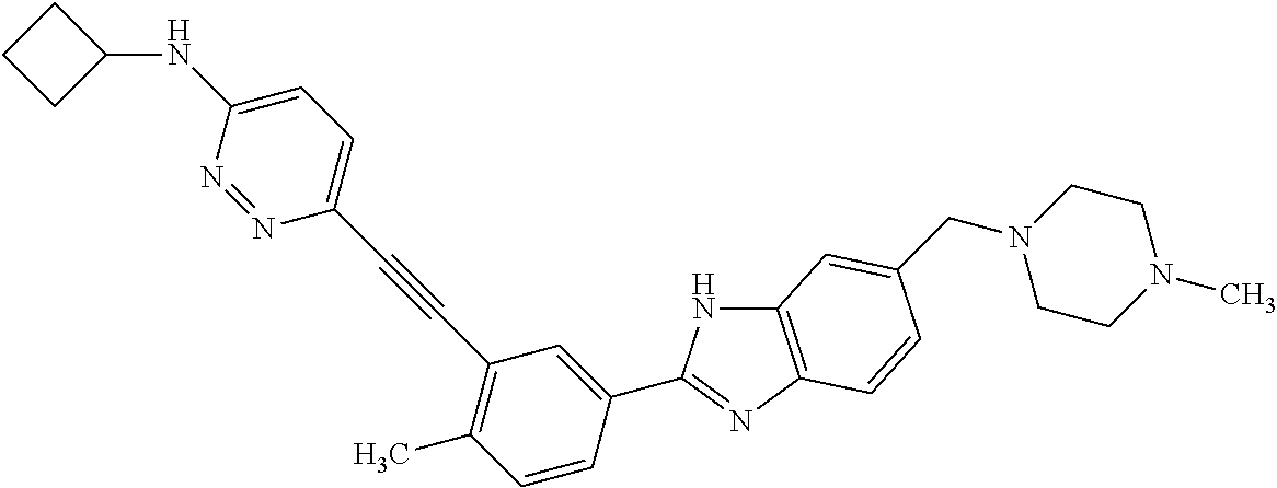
C12=C(N=C(C3=CC(C#CC4=CC=C(NC5CCC5)N=N4)=C(C)C=C3)N1)C=CC(CN1CCN(C)CC1)=C2
